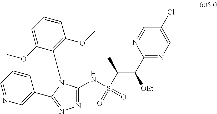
C1(C([OEt])C(S(=O)(NC2=NN=C(C3=CN=CC=C3)N2C2=C(OC)C=CC=C2OC)=O)C)=NC=C(Cl)C=N1
